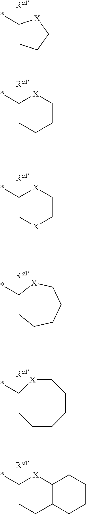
*C1([Ra1])CCC[X]1.*C1([Ra1])CCCC[X]1.*C1([Ra1])C[X]CC[X]1.*C1([Ra1])CCCCC[X]1.*C1([Ra1])CCCCCC[X]1.*C1([Ra1])CCC2C([X]1)CCCC2
